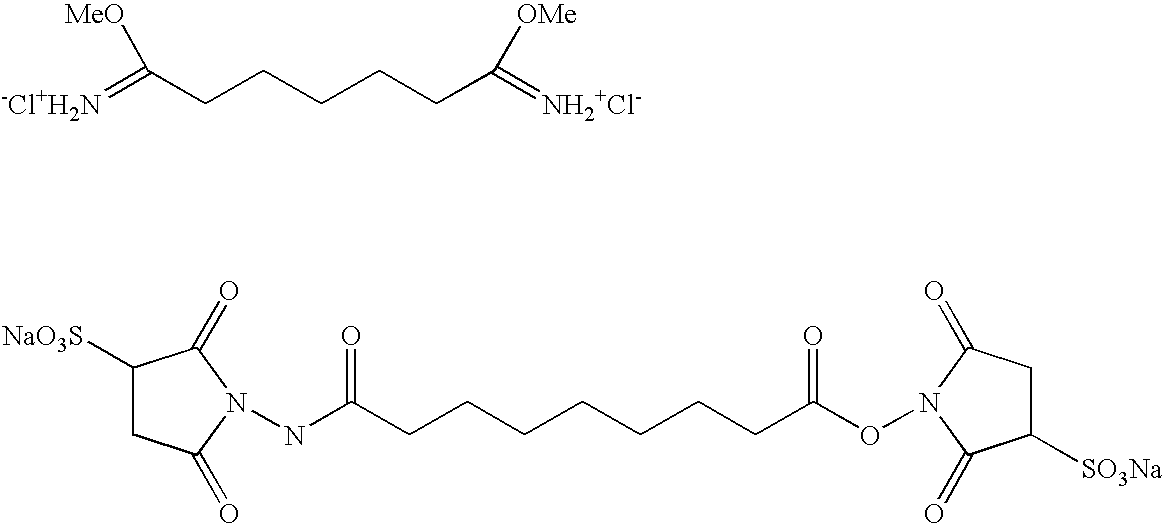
[-Cl+H2N]=C(CCCCCC(=[NH2+Cl-])[OMe])[MeO].C1([NaO3S])CC(=O)N(NC(CCCCCCCC(ON2C(=O)C([SO3Na])CC2=O)=O)=O)C1=O
